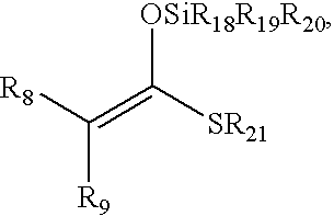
[R8]C(=C([SR21])[OSiR18R19R20])[R9]
